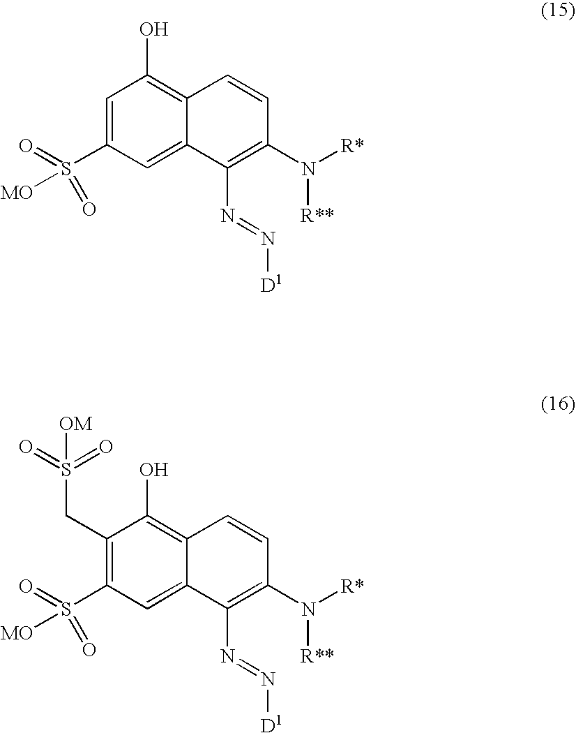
C1=C(S(=O)([MO])=O)C=C2C(=C1O)C=CC(N([R*])[R**])=C2N=N[D1].C1(CS(=O)(=O)[OM])=C(S(=O)([MO])=O)C=C2C(=C1O)C=CC(N([R*])[R**])=C2N=N[D1]
